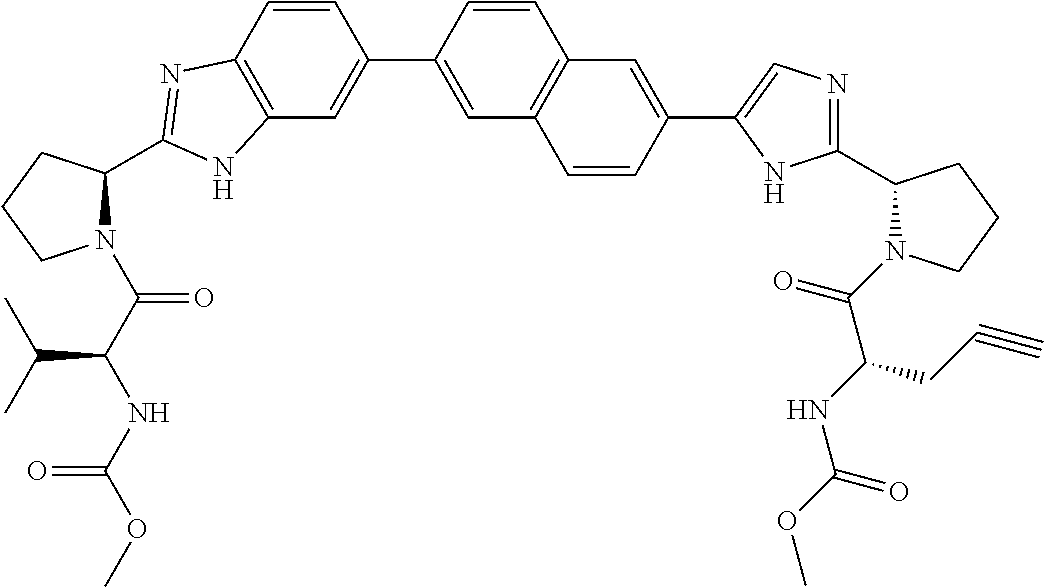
C12=C(C=CC(C3=CC4=C(C=C3)C=C(C3=CN=C(C5N(C(C(NC(=O)OC)CC#C)=O)CCC5)N3)C=C4)=C1)N=C(C1N(C(C(NC(OC)=O)C(C)C)=O)CCC1)N2
